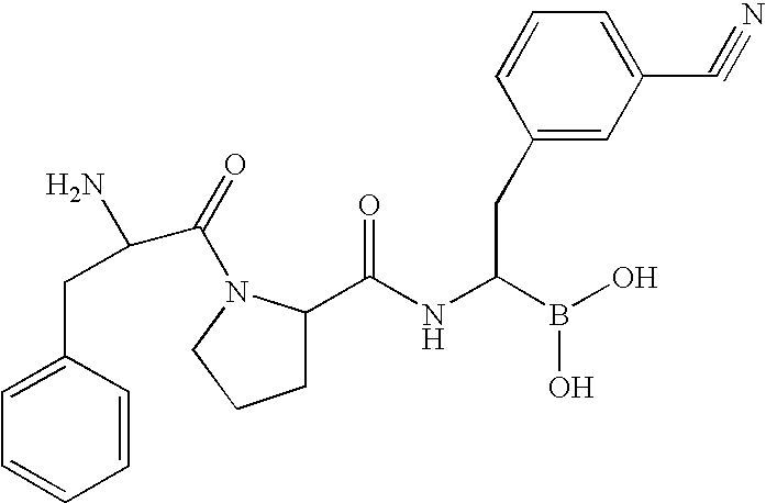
C1=C(CC(N)C(=O)N2C(C(NC(B(O)O)CC3=CC(C#N)=CC=C3)=O)CCC2)C=CC=C1
